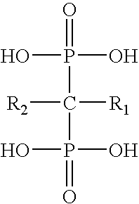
O=P(O)(O)C([R2])([R1])P(=O)(O)O
